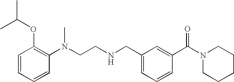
C1=CC=CC(N(CCNCC2=CC=CC(C(N3CCCCC3)=O)=C2)C)=C1OC(C)C
